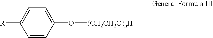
C1(O[(CH2CH2O)nH])=CC=C([R])C=C1
